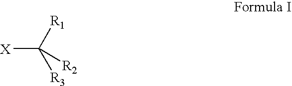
[X]C([R1])([R3])[R2]
